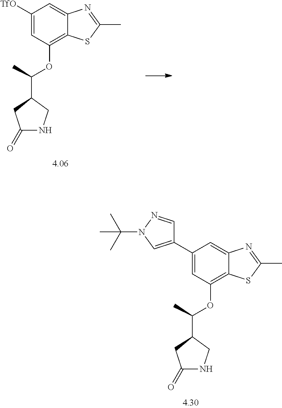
C1([TfO])=CC(OC(C)C2CC(=O)NC2)=C2C(=C1)N=C(C)S2.C1(C2=CN(C(C)(C)C)N=C2)=CC(OC(C)C2CC(=O)NC2)=C2C(=C1)N=C(C)S2
